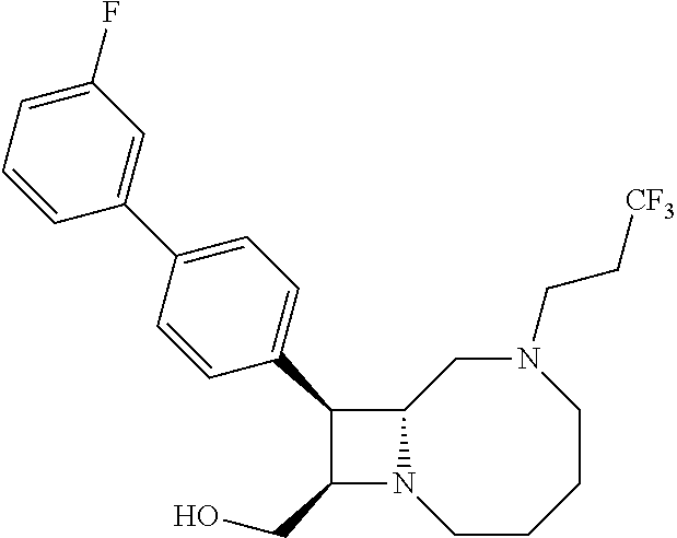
C1(CO)N2C(C1C1=CC=C(C3=CC(F)=CC=C3)C=C1)CN(CC[CF3])CCCC2
